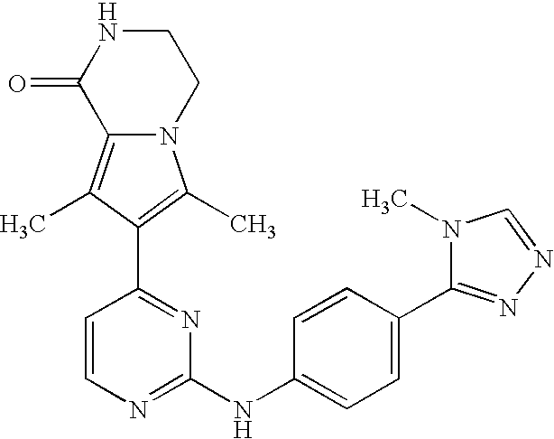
N12C(=C(C)C(C3=NC(NC4=CC=C(C5=NN=CN5C)C=C4)=NC=C3)=C1C)C(=O)NCC2
